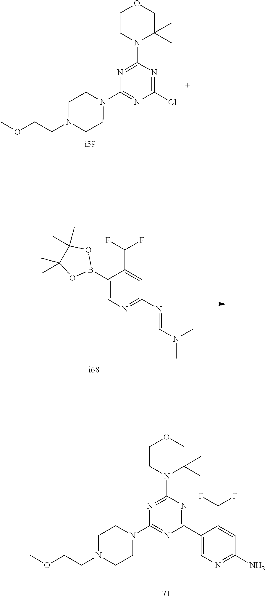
C1CN(C2=NC(N3CCN(CCOC)CC3)=NC(C3=CN=C(N)C=C3C(F)F)=N2)C(C)(C)CO1.C1CN(C2=NC(N3CCN(CCOC)CC3)=NC(Cl)=N2)C(C)(C)CO1.FC(F)C1=CC(N=CN(C)C)=NC=C1B1OC(C)(C)C(C)(C)O1
